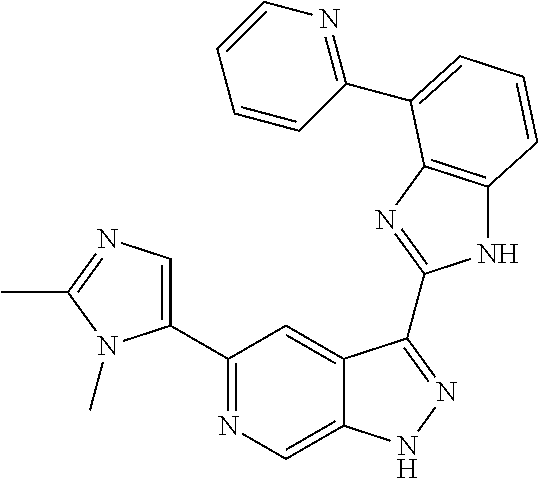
C1(C2=NC=C3C(=C2)C(C2=NC4=C(N2)C=CC=C4C2=NC=CC=C2)=NN3)=CN=C(C)N1C
